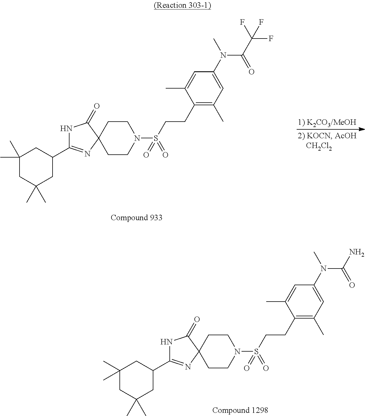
C1CN(S(=O)(=O)CCC2=C(C)C=C(N(C(N)=O)C)C=C2C)CCC12N=C(C1CC(C)(C)CC(C)(C)C1)NC2=O.C1CN(S(=O)(=O)CCC2=C(C)C=C(N(C(C(F)(F)F)=O)C)C=C2C)CCC12N=C(C1CC(C)(C)CC(C)(C)C1)NC2=O
